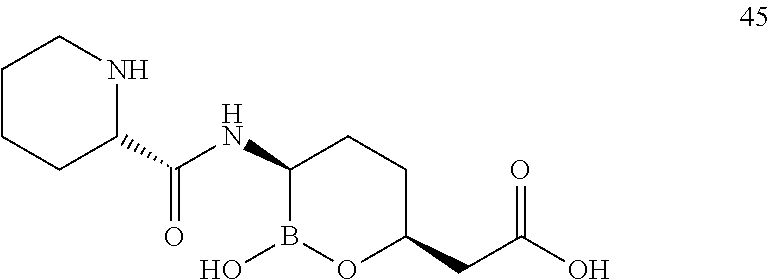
C1(C(NC2B(O)OC(CC(O)=O)CC2)=O)CCCCN1
